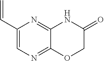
C1(C=C)=CN=C2C(=N1)NC(=O)CO2
